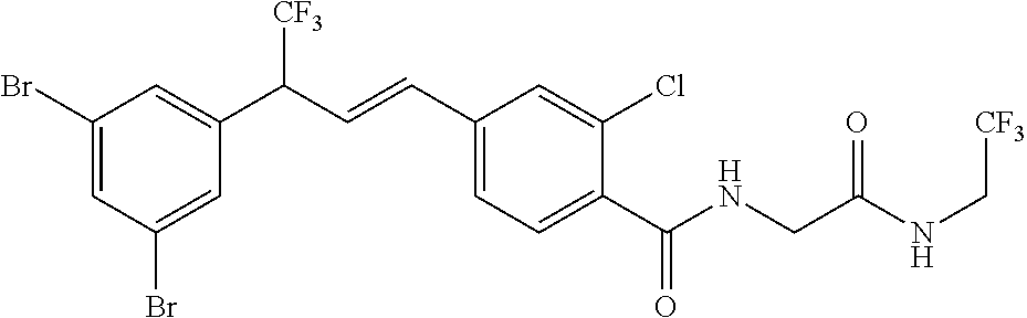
C1(Br)=CC(Br)=CC(C(C=CC2=CC=C(C(NCC(NC[CF3])=O)=O)C(Cl)=C2)[CF3])=C1
